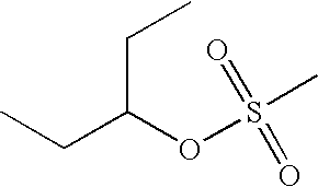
C(C(OS(C)(=O)=O)CC)C
